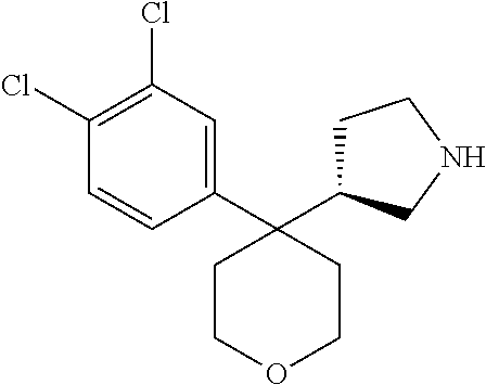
C1=CC(C2(C3CCNC3)CCOCC2)=CC(Cl)=C1Cl
